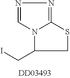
N12C(CI)CSC1=NN=C2
